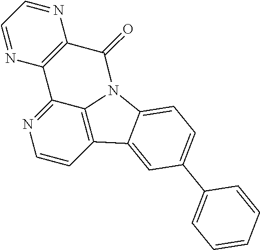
C1=CC2=C3C(=N1)C1=C(N=CC=N1)C(=O)N3C1=CC=C(C3=CC=CC=C3)C=C21
